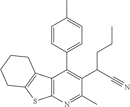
C12=C(N=C(C)C(C(C#N)CCC)=C1C1=CC=C(C)C=C1)SC1=C2CCCC1
